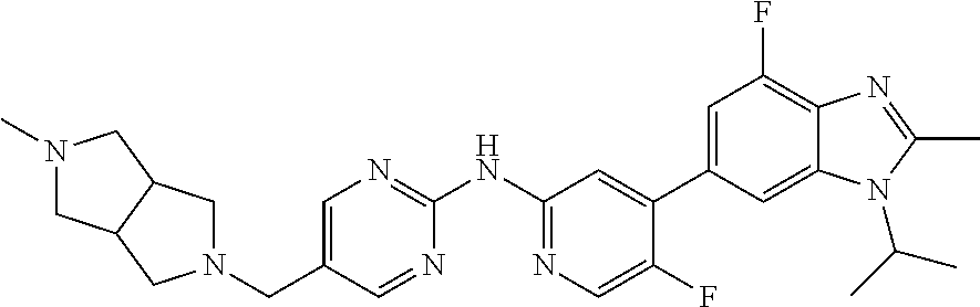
C12=CC(C3=CC(NC4=NC=C(CN5CC6C(C5)CN(C)C6)C=N4)=NC=C3F)=CC(F)=C1N=C(C)N2C(C)C
